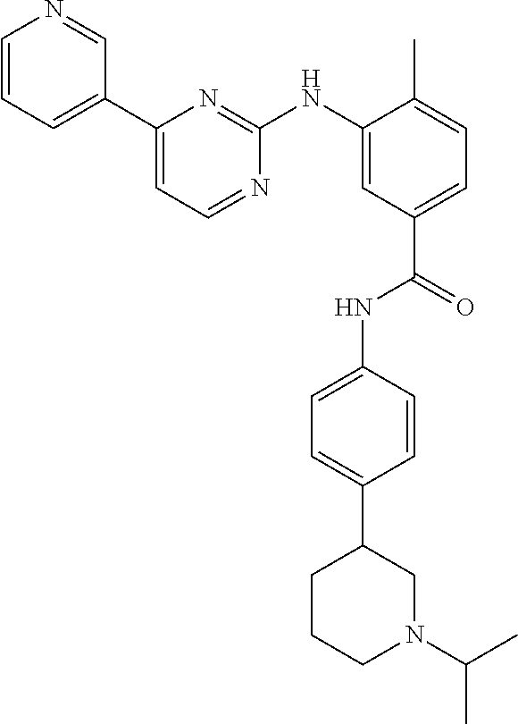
C1=CC=C(C2=CC=NC(NC3=CC(C(=O)NC4=CC=C(C5CCCN(C(C)C)C5)C=C4)=CC=C3C)=N2)C=N1
